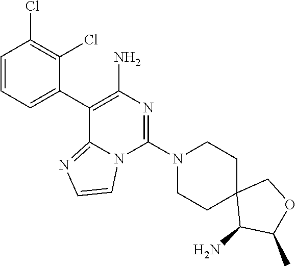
C1(C2=C(N)N=C(N3CCC4(CC3)C(N)C(C)OC4)N3C2=NC=C3)=CC=CC(Cl)=C1Cl
